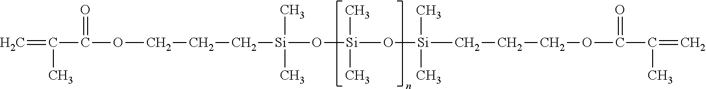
C=C(C)C(=O)OCCC[Si](O[Si](O[Si](CCCOC(=O)C(C)=C)(C)C)(C)C)(C)C
